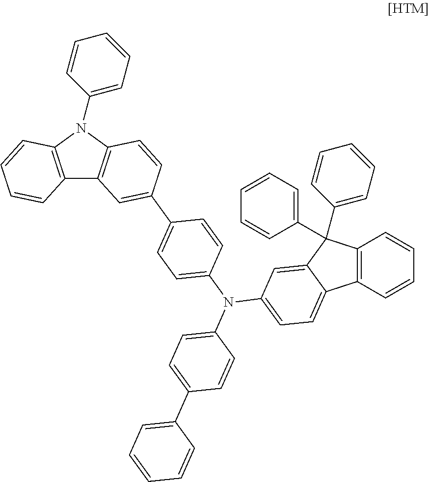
C12=C(C=CC=C1)C1=CC=C(N(C3=CC=C(C4=CC=CC=C4)C=C3)C3=CC=C(C4=CC5=C(C=C4)N(C4=CC=CC=C4)C4=C5C=CC=C4)C=C3)C=C1C2(C1=CC=CC=C1)C1=CC=CC=C1
